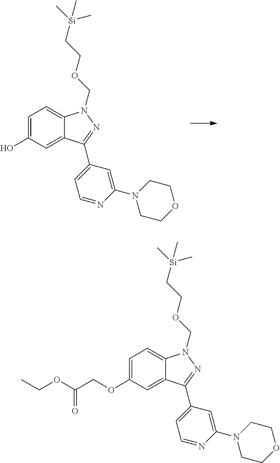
C1=C(O)C=C2C(=C1)N(COCC[Si](C)(C)C)N=C2C1=CC=NC(N2CCOCC2)=C1.C1=C(OCC(OCC)=O)C=C2C(=C1)N(COCC[Si](C)(C)C)N=C2C1=CC=NC(N2CCOCC2)=C1
